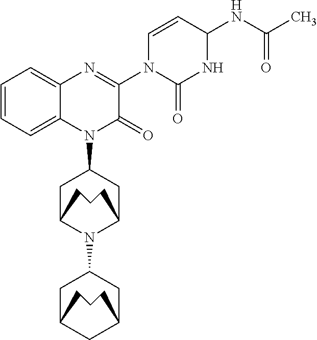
C1C2CCCC(CC1N1C(=O)C(N3C=CC(NC(C)=O)NC3=O)=NC3=CC=CC=C13)N2C1CC2CC(C1)CCC2
